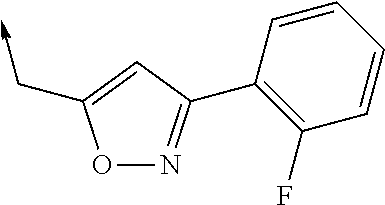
O1N=C(C2=C(F)C=CC=C2)C=C1C->C
